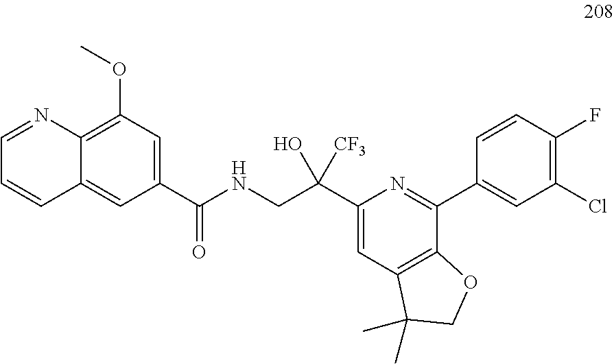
C1(C(NCC(C2=CC3=C(C(C4=CC(Cl)=C(F)C=C4)=N2)OCC3(C)C)(O)[CF3])=O)=CC(OC)=C2C(=C1)C=CC=N2
